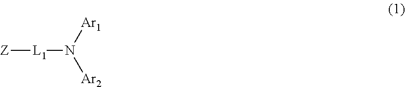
N([Ar1])([L1][Z])[Ar2]
